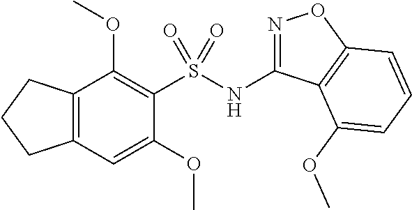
C12=C(C=C(OC)C(S(NC3=NOC4=C3C(OC)=CC=C4)(=O)=O)=C1OC)CCC2
